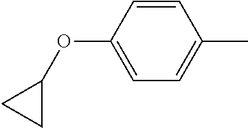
C1=C(OC2CC2)C=CC(C)=C1
